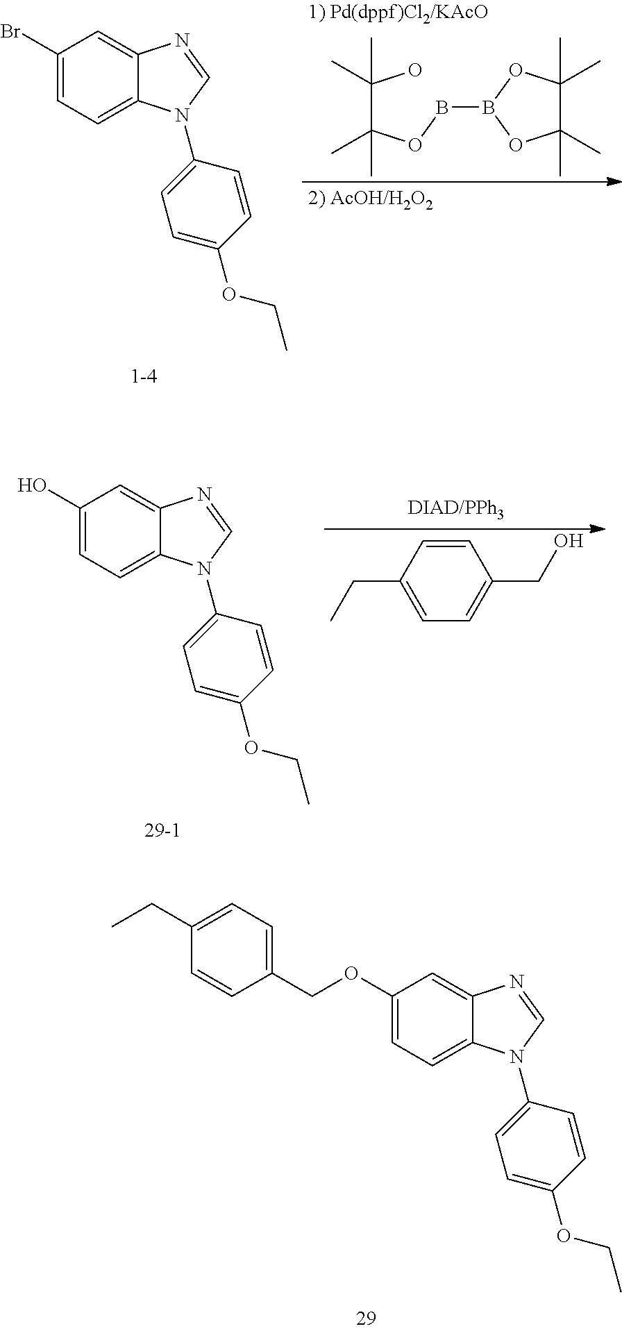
C(C(OBB1OC(C)(C)C(C)(C)O1)(C)C)(O)(C)C.C1(Br)=CC=C2C(=C1)N=CN2C1=CC=C(OCC)C=C1.C1(O)=CC=C2C(=C1)N=CN2C1=CC=C(OCC)C=C1.CCC1=CC=C(CO)C=C1.C1(OCC2=CC=C(CC)C=C2)=CC=C2C(=C1)N=CN2C1=CC=C(OCC)C=C1
